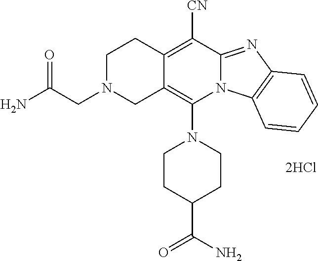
[2HCl].C1CC(C(N)=O)CCN1C1=C2C(=C([CN])C3=NC4=C(N13)C=CC=C4)CCN(CC(N)=O)C2
